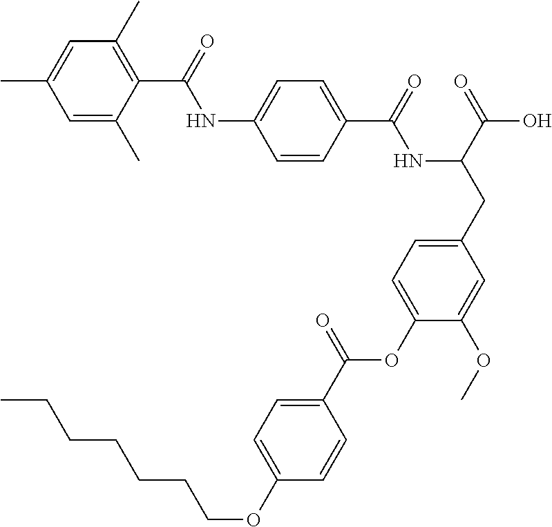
C1=CC(C(=O)NC(CC2=CC=C(OC(C3=CC=C(OCCCCCCC)C=C3)=O)C(OC)=C2)C(=O)O)=CC=C1NC(C1=C(C)C=C(C)C=C1C)=O
